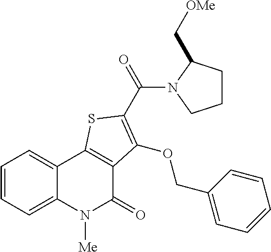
C1=CC=C2C(=C1)C1=C(C(=O)N2[Me])C(OCC2=CC=CC=C2)=C(C(N2CCCC2C[OMe])=O)S1
